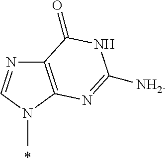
C12=C(N(C)C=N1)N=C([NH2])NC2=O
